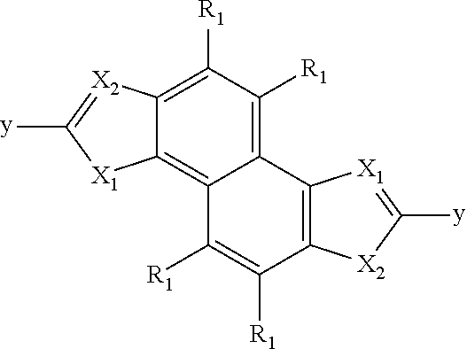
C1([R1])=C2C(=C3C(=C1[R1])C1=C(C([R1])=C3[R1])[X2]C([y])=[X1]1)[X1]C([y])=[X2]2
